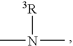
CN(C)[3R]
